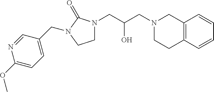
C12=C(C=CC=C1)CCN(CC(CN1CCN(CC3=CC=C(OC)N=C3)C1=O)O)C2
